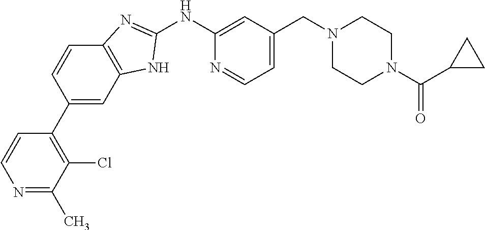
N1=C(C)C(Cl)=C(C2=CC3=C(C=C2)N=C(NC2=CC(CN4CCN(C(C5CC5)=O)CC4)=CC=N2)N3)C=C1
